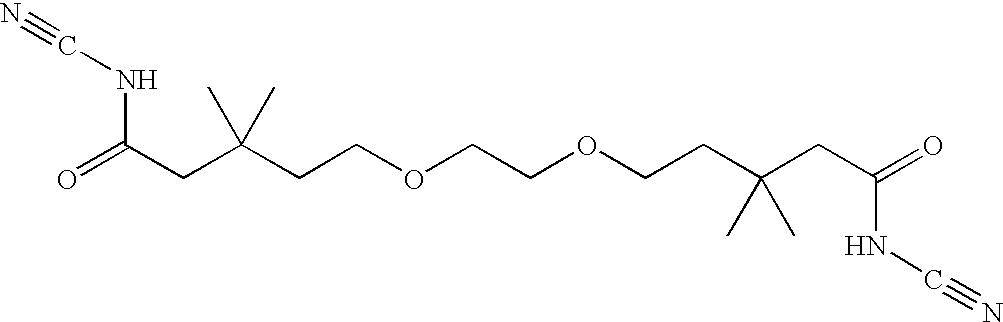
C(CC(CCOCCOCCC(CC(NC#N)=O)(C)C)(C)C)(=O)NC#N
